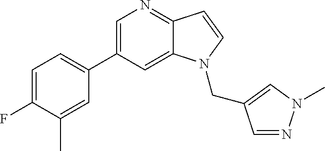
C1(C2=CN=C3C(=C2)N(CC2=CN(C)N=C2)C=C3)=CC=C(F)C(C)=C1
